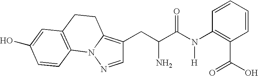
C1=CC(N(C(C(CC2=C3N(N=C2)C2=C(CC3)C=C(O)C=C2)N)=O)[H])=C(C(O)=O)C=C1
